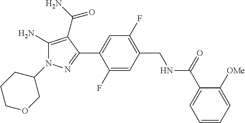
C1=C(F)C(C2=NN(C3CCCOC3)C(N)=C2C(=O)N)=CC(F)=C1CNC(C1=CC=CC=C1[OMe])=O
